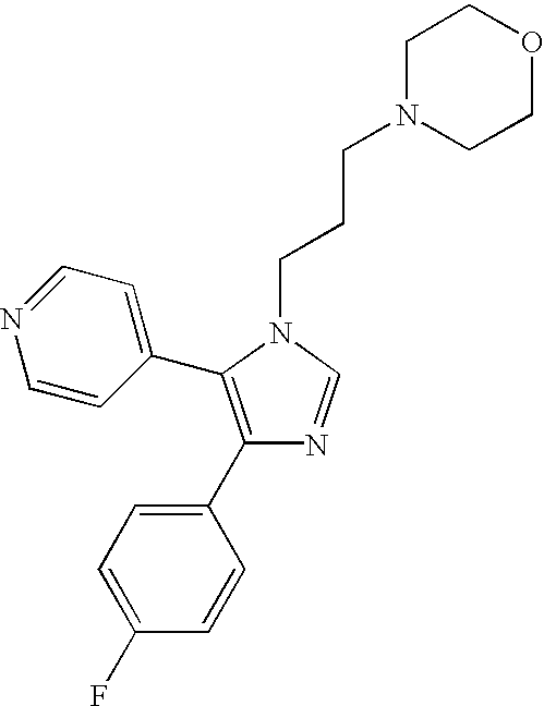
C1(C2=CC=C(F)C=C2)=C(C2=CC=NC=C2)N(CCCN2CCOCC2)C=N1
